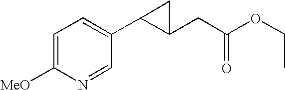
C1=C([MeO])N=CC(C2C(CC(OCC)=O)C2)=C1
